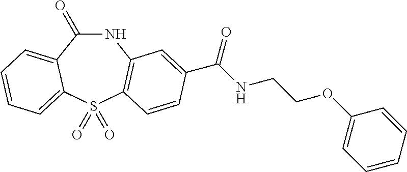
C1(=O)NC2=C(S(=O)(=O)C3=CC=CC=C13)C=CC(C(NCCOC1=CC=CC=C1)=O)=C2
